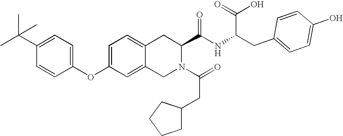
C12=CC=C(OC3=CC=C(C(C)(C)C)C=C3)C=C1CN(C(=O)CC1CCCC1)C(C(NC(CC1=CC=C(O)C=C1)C(=O)O)=O)C2
